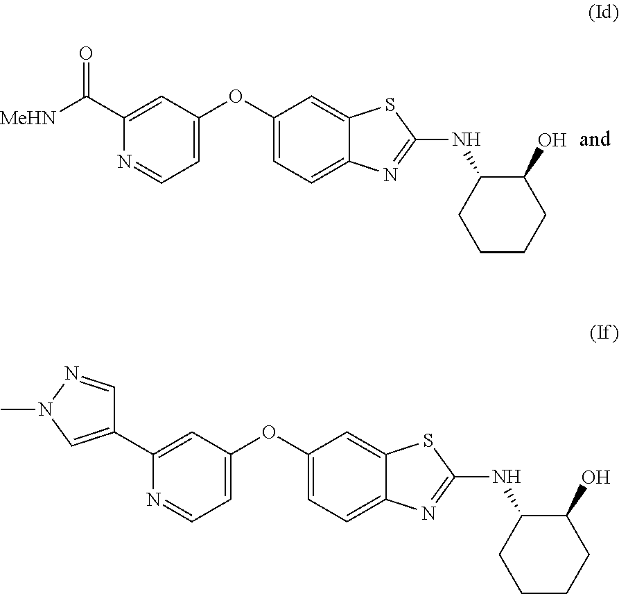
C1(C([MeHN])=O)=CC(OC2=CC=C3C(=C2)SC(NC2CCCCC2O)=N3)=CC=N1.C1(C2=CN(C)N=C2)=CC(OC2=CC=C3C(=C2)SC(NC2CCCCC2O)=N3)=CC=N1
